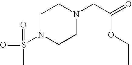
C1N(S(C)(=O)=O)CCN(CC(=O)OCC)C1
